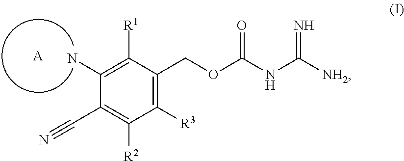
C1([R3])=C(COC(NC([NH2])=N)=O)C([R1])=C(N)C(C#N)=C1[R2].[A]
